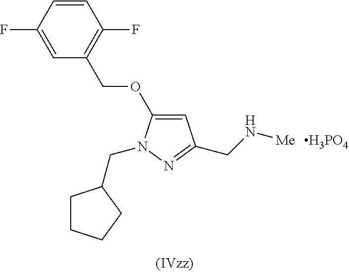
C1=C(OCC2=C(F)C=CC(F)=C2)N(CC2CCCC2)N=C1CN[Me].[H3PO4]
